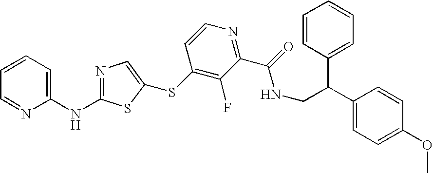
C1=CC=C(NC2=NC=C(SC3=C(F)C(C(=O)NCC(C4=CC=CC=C4)C4=CC=C(OC)C=C4)=NC=C3)S2)N=C1
